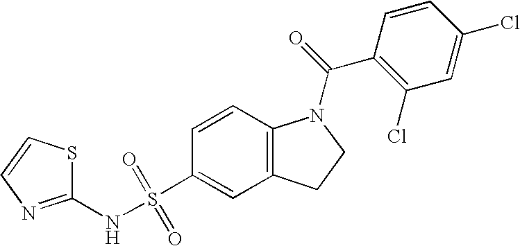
C1(NS(C2=CC3=C(C=C2)N(C(=O)C2=C(Cl)C=C(Cl)C=C2)CC3)(=O)=O)=NC=CS1
